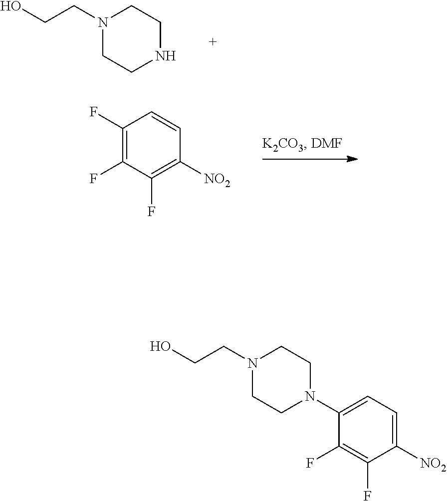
N1(CCO)CCN(C2=CC=C([NO2])C(F)=C2F)CC1.N1(CCO)CCNCC1.C1(F)=C(F)C(F)=C([NO2])C=C1
